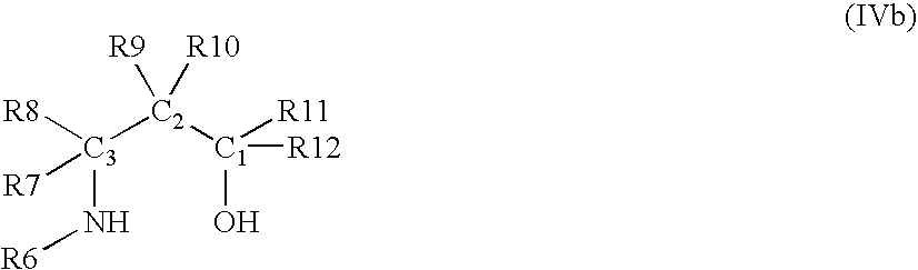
[C3]([C2]([C1]([R12])(O)[R11])([R9])[R10])(N[R6])([R7])[R8]
